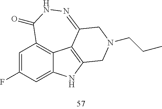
C1=C(F)C=C2C3=C1C(=O)NN=C1C3=C(N2)CN(CCC)C1
